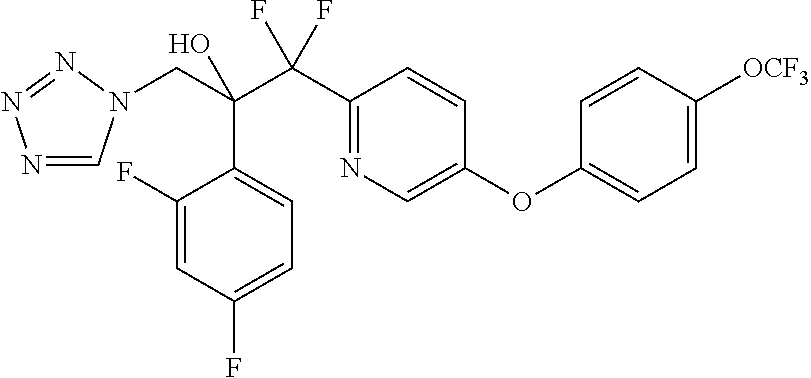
N1=CN(CC(C(C2=NC=C(OC3=CC=C([OCF3])C=C3)C=C2)(F)F)(O)C2=CC=C(F)C=C2F)N=N1
